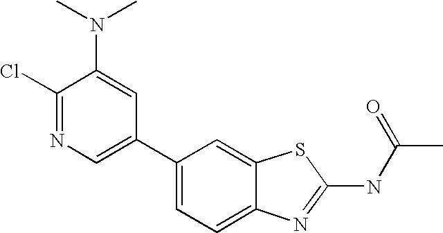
C1(C2=CC=C3C(=C2)SC(NC(C)=O)=N3)=CN=C(Cl)C(N(C)C)=C1
